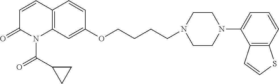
C1=CC2=C(N(C(C3CC3)=O)C1=O)C=C(OCCCCN1CCN(C3=CC=CC4=C3C=CS4)CC1)C=C2
